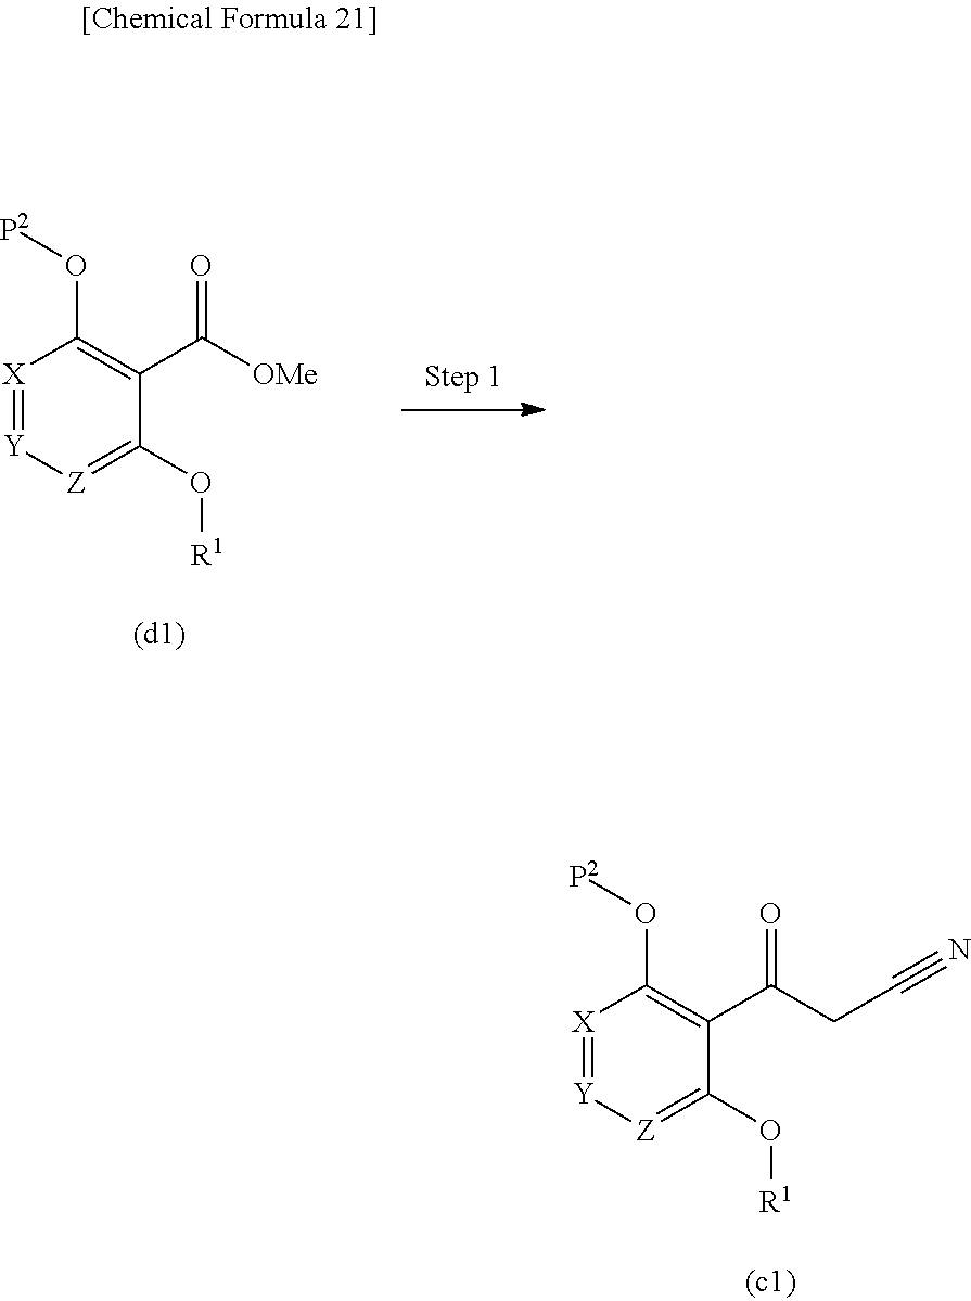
[X]1=[Y][Z]=C(O[R1])C(C([OMe])=O)=C1O[P2].[X]1=[Y][Z]=C(O[R1])C(C(CC#N)=O)=C1O[P2]
